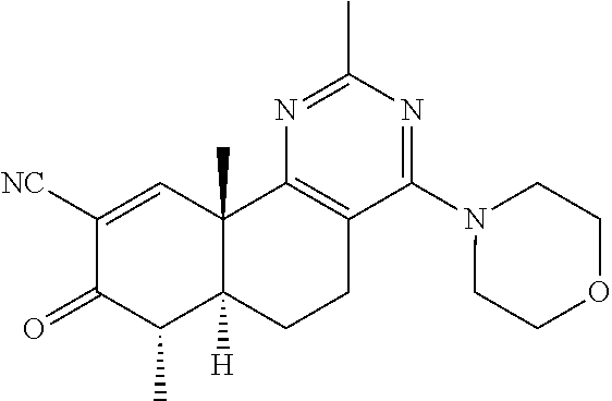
C1([NC])=CC2(C)C([H])(C(C)C1=O)CCC1=C2N=C(C)N=C1N1CCOCC1
